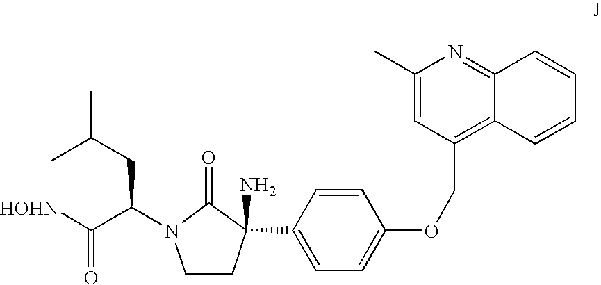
CC(CC(C([HOHN])=O)N1CCC(N)(C2=CC=C(OCC3=C4C(=NC(C)=C3)C=CC=C4)C=C2)C1=O)C
